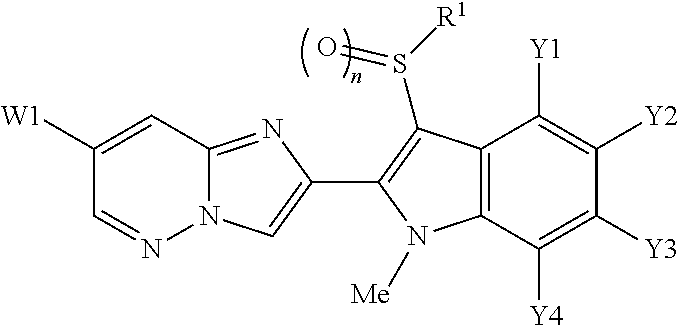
C1([W1])=CC2=NC(C3=C(S(=O)[R1])C4=C(C([Y4])=C([Y3])C([Y2])=C4[Y1])N3[Me])=CN2N=C1
